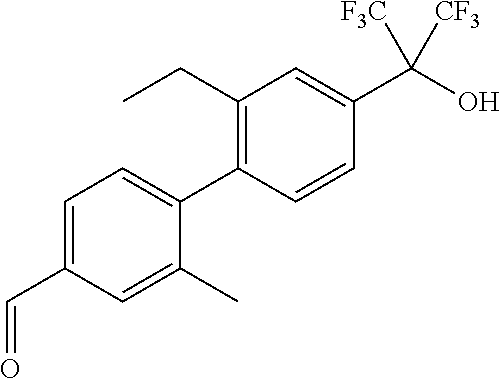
C1=C(C=O)C=C(C)C(C2=C(CC)C=C(C(O)([F3C])[CF3])C=C2)=C1
